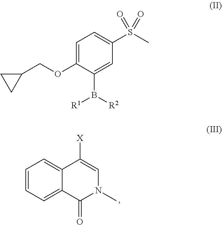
C1=C(OCC2CC2)C(B([R2])[R1])=CC(S(C)(=O)=O)=C1.[X]C1=CN(C)C(=O)C2=CC=CC=C12
